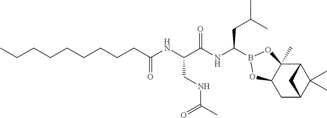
C(C(NC(C(NC(CC(C)C)B1OC2(C)C3C(C)(C)C(CC2O1)C3)=O)CNC(C)=O)=O)CCCCCCCC
